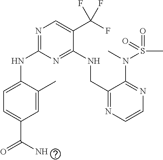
N(C1=NC=C(C(F)(F)F)C(NCC2=NC=CN=C2N(S(=O)(C)=O)C)=N1)C1=CC=C(C(N)=O)C=C1C
